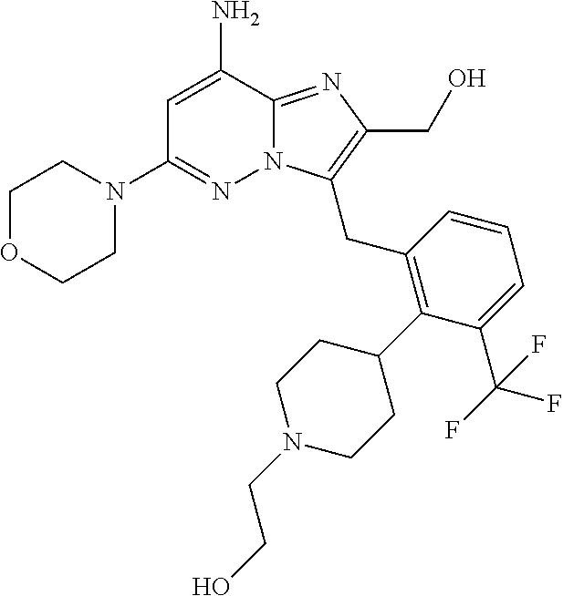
C1OCCN(C2=NN3C(=NC(CO)=C3CC3=C(C4CCN(CCO)CC4)C(C(F)(F)F)=CC=C3)C(N)=C2)C1
